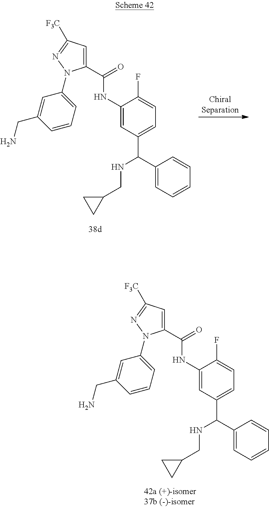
C1(C(NC2=CC(C(C3=CC=CC=C3)NCC3CC3)=CC=C2F)=O)=CC([F3C])=NN1C1=CC=CC(CN)=C1.C1(C(NC2=CC(C(C3=CC=CC=C3)NCC3CC3)=CC=C2F)=O)=CC([F3C])=NN1C1=CC=CC(CN)=C1
